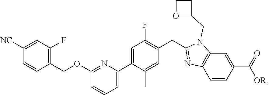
C1(OCC2=C(F)C=C([NC])C=C2)=NC(C2=CC(F)=C(CC3=NC4=C(N3CC3CCO3)C=C(C(=O)[OR])C=C4)C=C2C)=CC=C1
